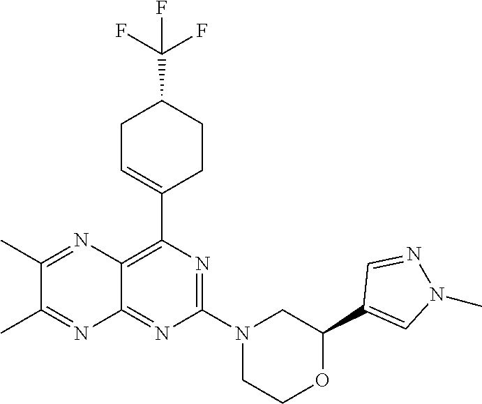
N1=C(N2CC(C3=CN(C)N=C3)OCC2)N=C2C(=C1C1=CCC(C(F)(F)F)CC1)N=C(C)C(C)=N2
